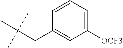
C(C1=CC([OCF3])=CC=C1)C(C)(C)C
